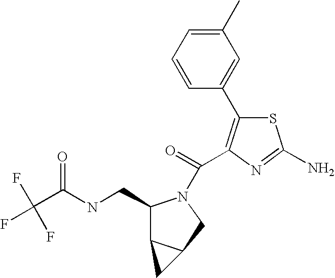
S1C(C2=CC(C)=CC=C2)=C(C(=O)N2C(CNC(C(F)(F)F)=O)C3C(C2)C3)N=C1N
